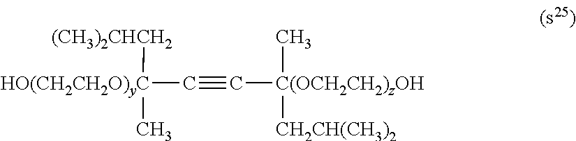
[HO(CH2CH2O)yC](C#C[C(OCH2CH2)zOH](C)[CH2CH(CH3)2])([(CH3)2CHCH2])C
